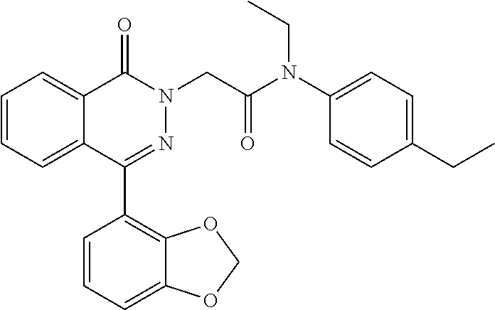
C1=CC=C2C(=C1)C(=O)N(CC(=O)N(C1=CC=C(CC)C=C1)CC)N=C2C1=C2C(=CC=C1)OCO2
